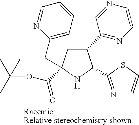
C1(C2=NC=CN=C2)CC(C(OC(C)(C)C)=O)(CC2=CC=CC=N2)NC1C1=NC=CS1
